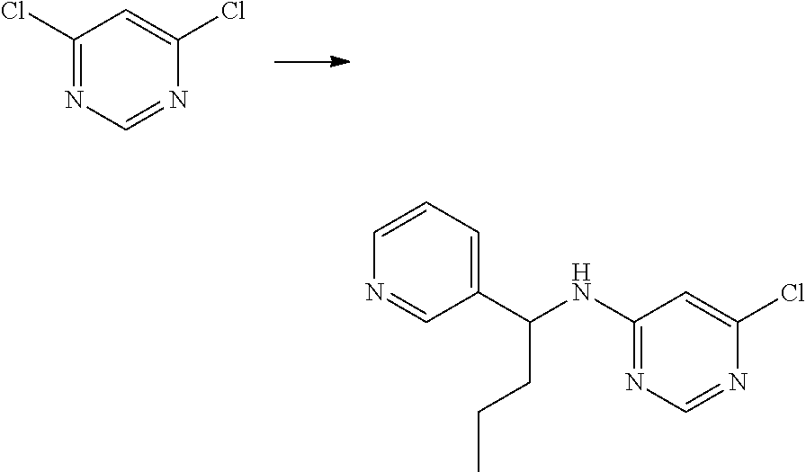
C1(Cl)=NC=NC(Cl)=C1.C1(NC(C2=CC=CN=C2)CCC)=NC=NC(Cl)=C1
